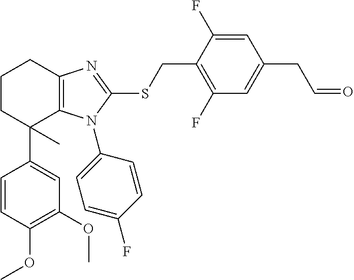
C1(OC)=C(OC)C=CC(C2(C)C3=C(CCC2)N=C(SCC2=C(F)C=C(CC=O)C=C2F)N3C2=CC=C(F)C=C2)=C1
